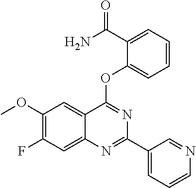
C1(OC)=C(F)C=C2C(=C1)C(OC1=CC=CC=C1C(N)=O)=NC(C1=CC=CN=C1)=N2
